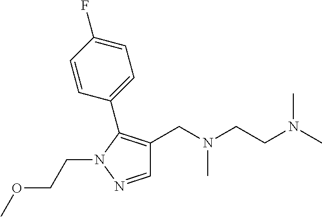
C1=NN(CCOC)C(C2=CC=C(F)C=C2)=C1CN(CCN(C)C)C
